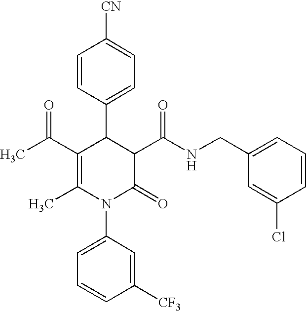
C1=CC(C2C(C(C)=O)=C(C)N(C3=CC=CC([CF3])=C3)C(=O)C2C(NCC2=CC=CC(Cl)=C2)=O)=CC=C1[CN]
